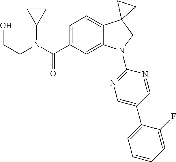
N(C(C1=CC=C2C(=C1)N(C1=NC=C(C3=CC=CC=C3F)C=N1)CC21CC1)=O)(CCO)C1CC1
